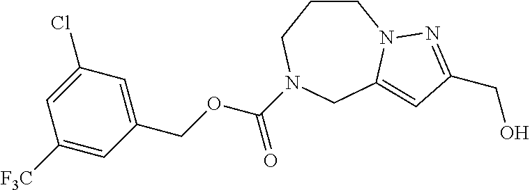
C1CCN(C(OCC2=CC(Cl)=CC([F3C])=C2)=O)CC2=CC(CO)=NN12
